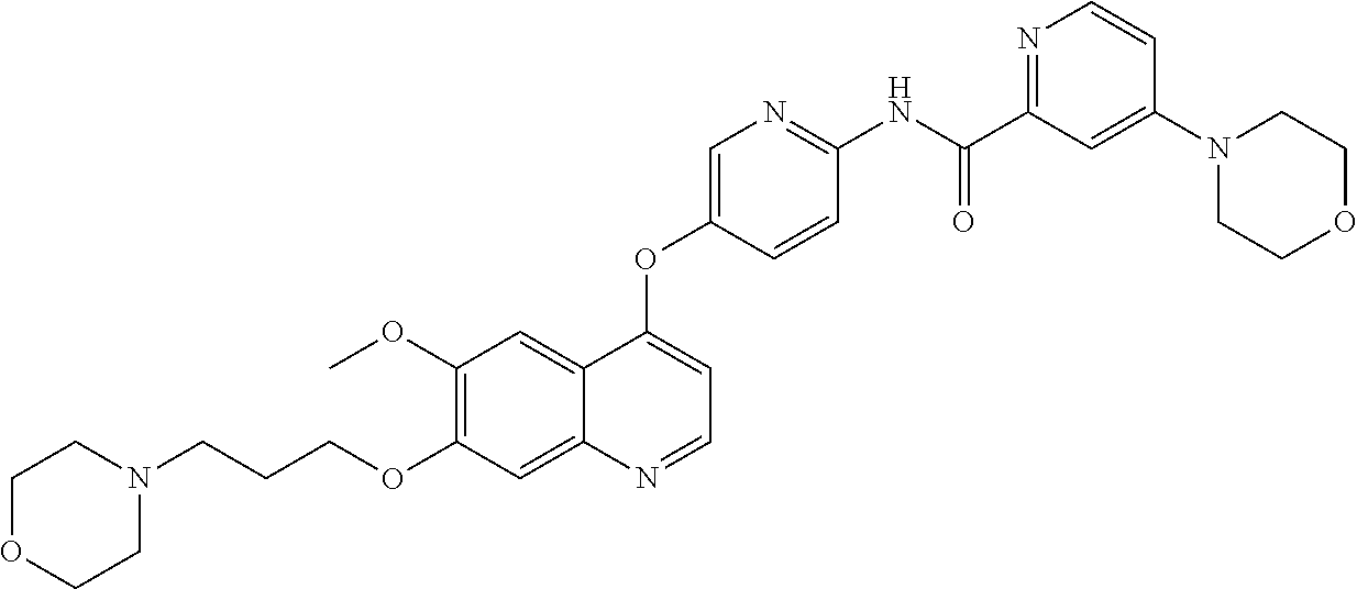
C1OCCN(CCCOC2=C(OC)C=C3C(=C2)N=CC=C3OC2=CN=C(NC(C3=NC=CC(N4CCOCC4)=C3)=O)C=C2)C1
